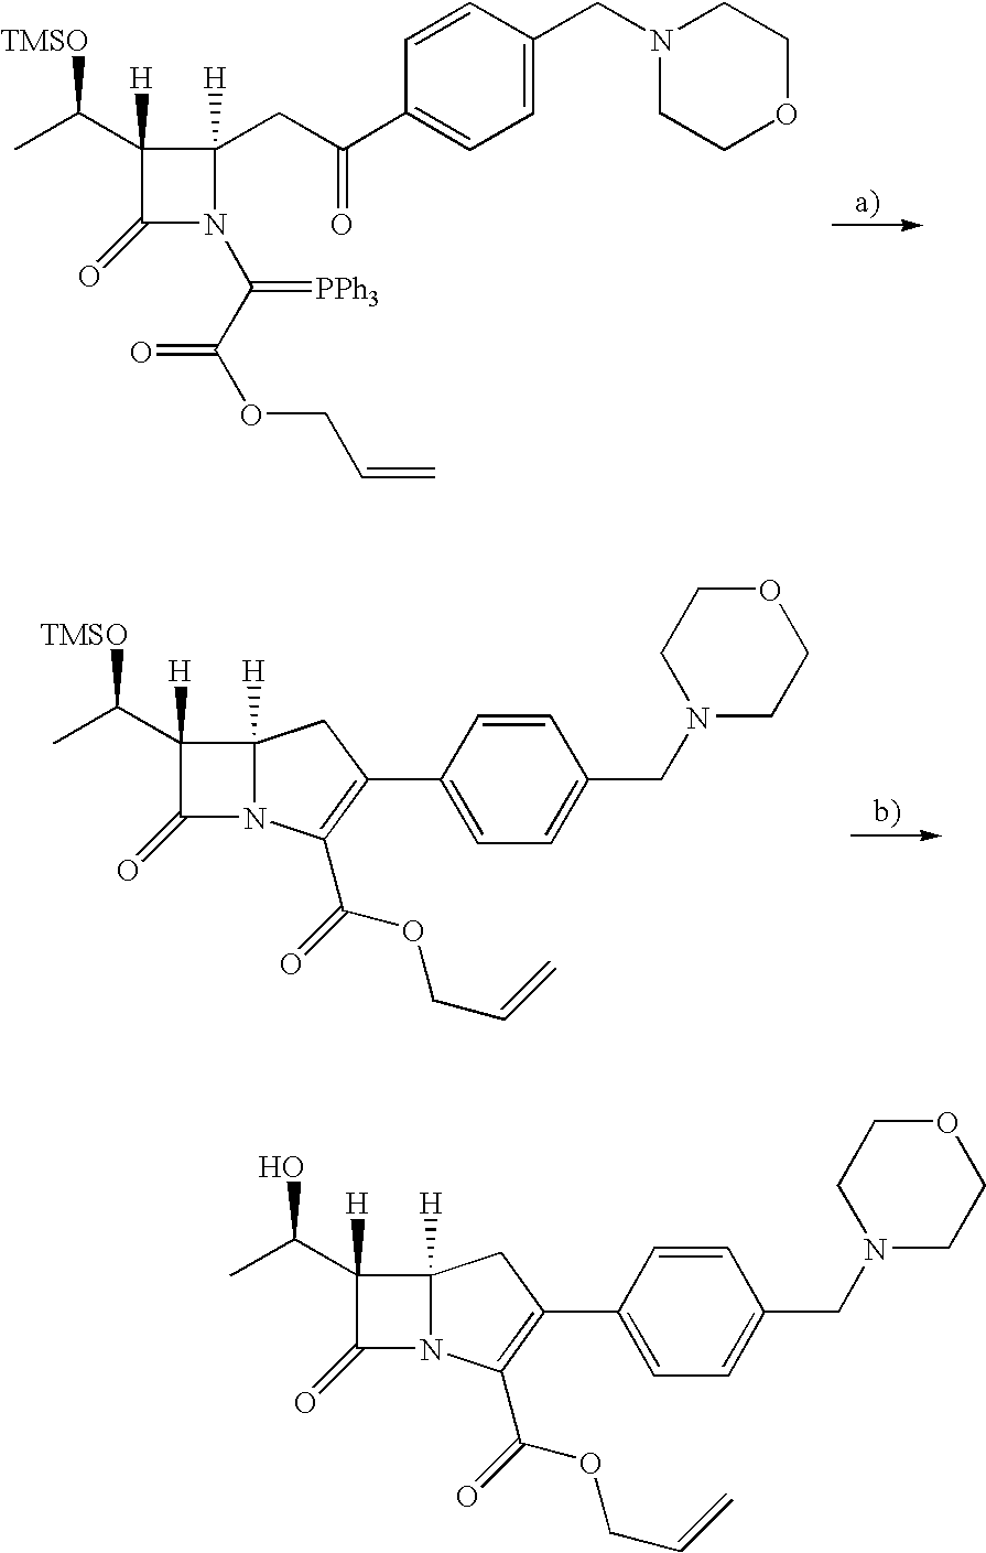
C(C1=CC=C(C(CC2([H])C(C(C)[TMSO])([H])C(=O)N2C(C(OCC=C)=O)=[PPh3])=O)C=C1)N1CCOCC1.C12([H])C(C(C)[TMSO])([H])C(=O)N1C(C(OCC=C)=O)=C(C1=CC=C(CN3CCOCC3)C=C1)C2.C12([H])C(C(C)O)([H])C(=O)N1C(C(OCC=C)=O)=C(C1=CC=C(CN3CCOCC3)C=C1)C2
